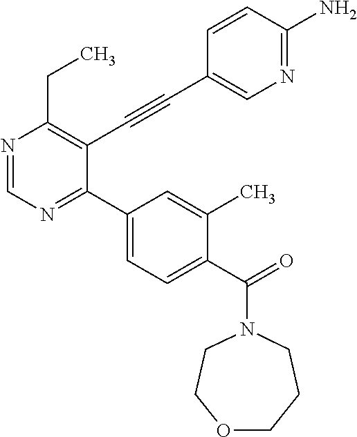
N1=CN=C(C2=CC=C(C(=O)N3CCOCCC3)C(C)=C2)C(C#CC2=CN=C(N)C=C2)=C1CC
